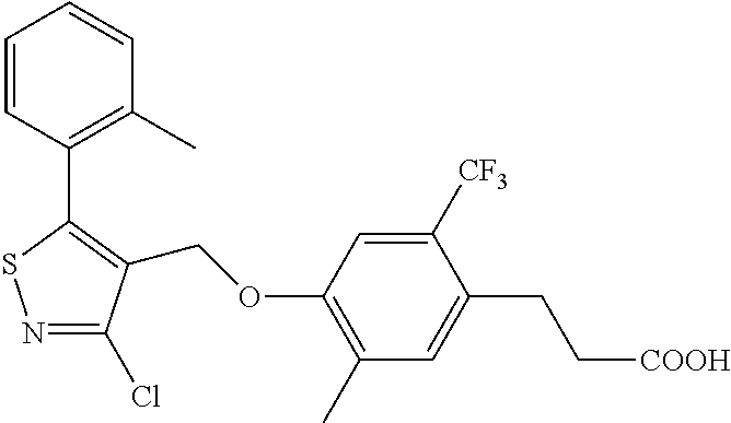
N1=C(Cl)C(COC2=C(C)C=C(CC[COOH])C([CF3])=C2)=C(C2=C(C)C=CC=C2)S1
